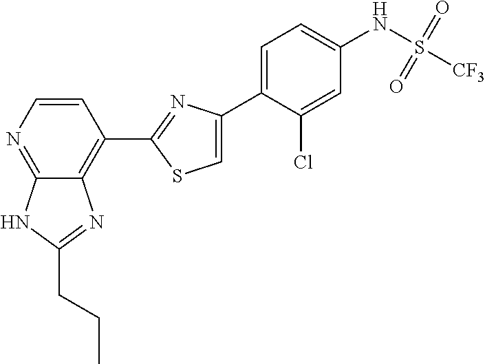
C1(C2=NC(C3=CC=C(NS([CF3])(=O)=O)C=C3Cl)=CS2)=C2C(=NC=C1)NC(CCC)=N2
